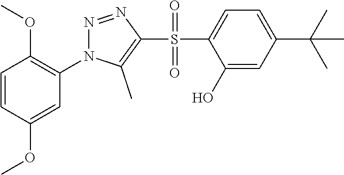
C1=CC(OC)=CC(N2N=NC(S(C3=CC=C(C(C)(C)C)C=C3O)(=O)=O)=C2C)=C1OC
